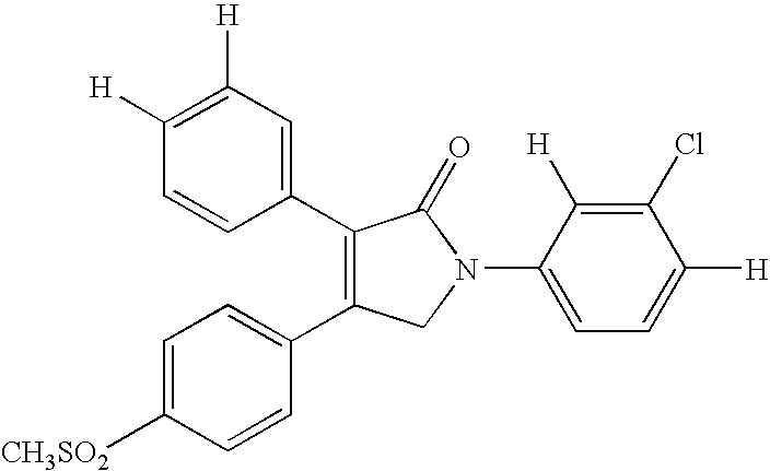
C1=CC(C2=C(C3=CC=C([CH3SO2])C=C3)CN(C3=CC=C([H])C(Cl)=C3[H])C2=O)=CC([H])=C1[H]
